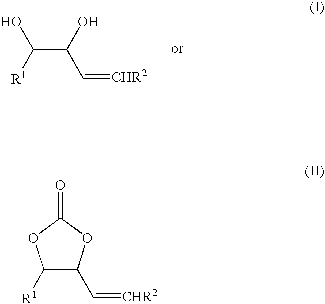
C(C(O)C=[CHR2])([R1])O.C1([R1])C(C=[CHR2])OC(=O)O1
